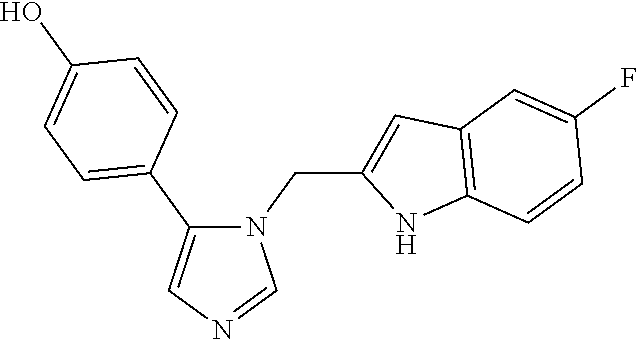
N1(CC2=CC3=C(N2)C=CC(F)=C3)C(C2=CC=C(O)C=C2)=CN=C1
